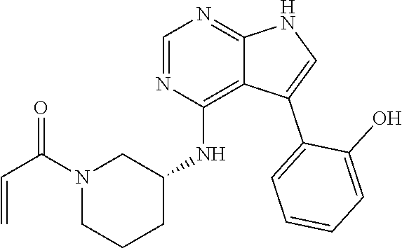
C(N1CCCC(NC2=C3C(=NC=N2)NC=C3C2=CC=CC=C2O)C1)(=O)C=C
